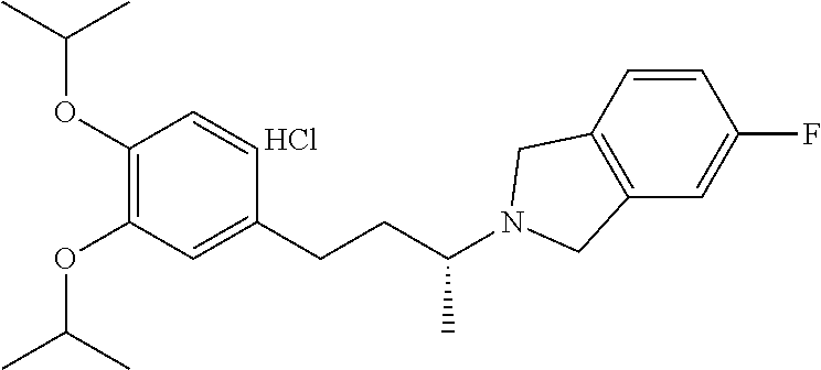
C1(OC(C)C)=C(OC(C)C)C=C(CCC(N2CC3=C(C=C(F)C=C3)C2)C)C=C1.Cl
